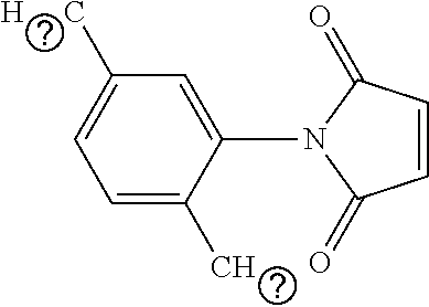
C1=CC(=O)N(C2=CC([H     C])=CC=C2C)C1=O
